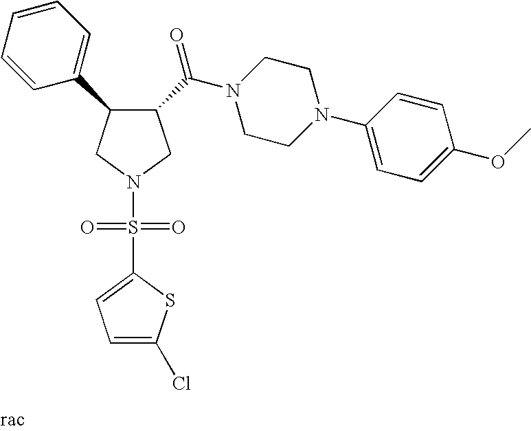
C1(C(N2CCN(C3=CC=C(OC)C=C3)CC2)=O)C(C2=CC=CC=C2)CN(S(=O)(=O)C2=CC=C(Cl)S2)C1
